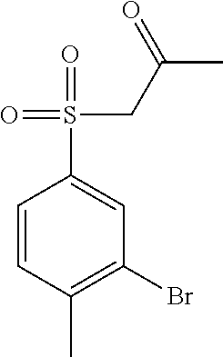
C1=CC(C)=C(Br)C=C1S(=O)(CC(C)=O)=O
